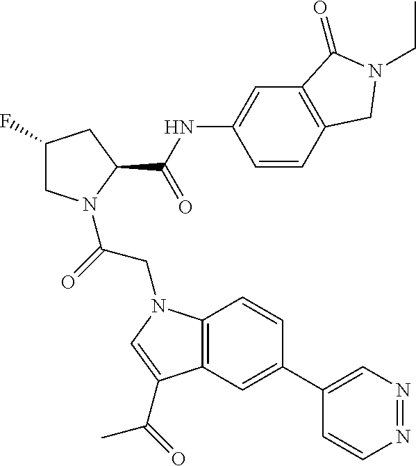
C1(F)CN(C(=O)CN2C3=C(C=C(C4=CN=NC=C4)C=C3)C(C(C)=O)=C2)C(C(NC2=CC3=C(C=C2)CN(CC)C3=O)=O)C1
